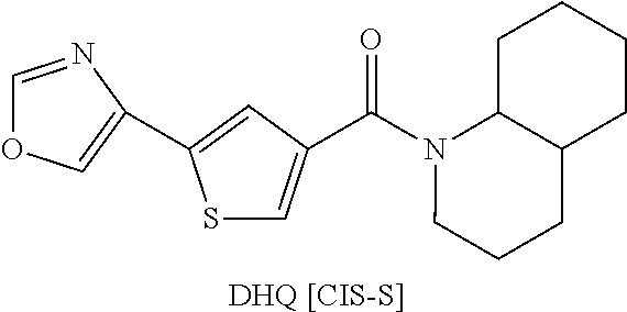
[DHQ [CIS-S]].S1C=C(C(N2CCCC3C2CCCC3)=O)C=C1C1=COC=N1
